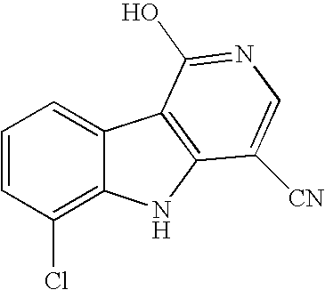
C1=CC(Cl)=C2C(=C1)C1=C(N2)C([CN])=CN=C1O
